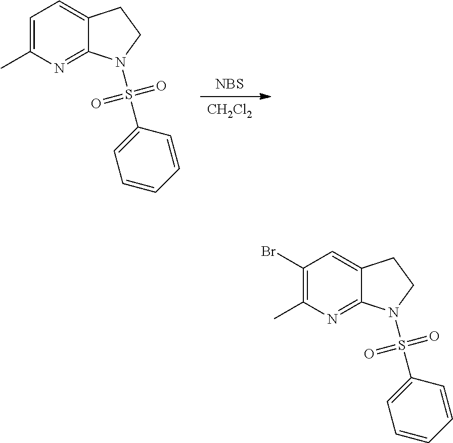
[CH2Cl2].[NBS].C1=C(C)N=C2C(=C1)CCN2S(C1=CC=CC=C1)(=O)=O.C1(Br)=C(C)N=C2C(=C1)CCN2S(C1=CC=CC=C1)(=O)=O
